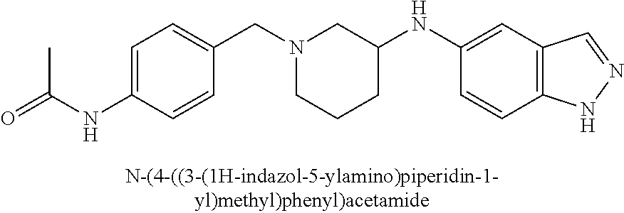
N1(CC2=CC=C(NC(C)=O)C=C2)CCCC(NC2=CC3=C(C=C2)NN=C3)C1
